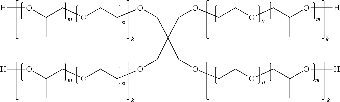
[H]OC(COCCOCC(COCCOCC(O[H])C)(COCCOCC(O[H])C)COCCOCC(O[H])C)C
